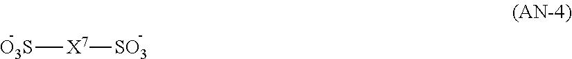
[O3S][X7][SO3]
